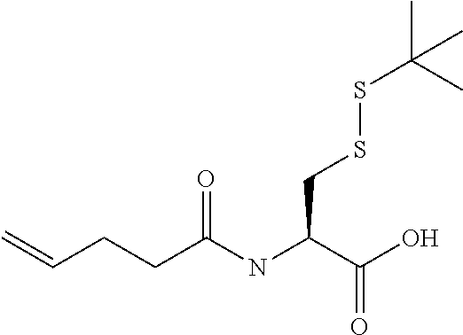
C(CCC=C)(=O)NC(CSSC(C)(C)C)C(=O)O
